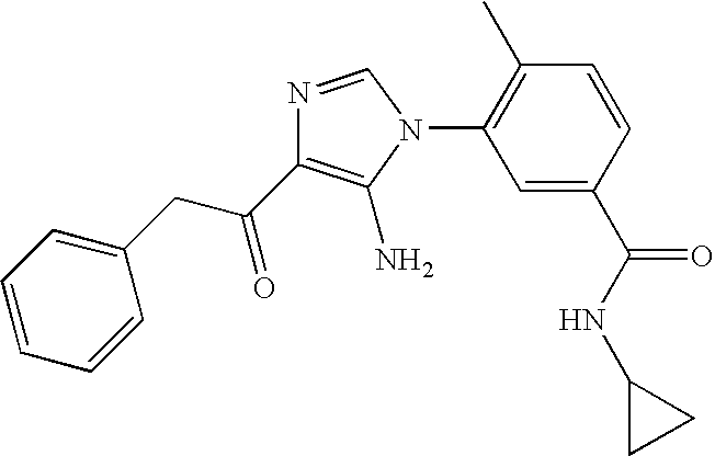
C1(C)=C(N2C(N)=C(C(CC3=CC=CC=C3)=O)N=C2)C=C(C(NC2CC2)=O)C=C1
